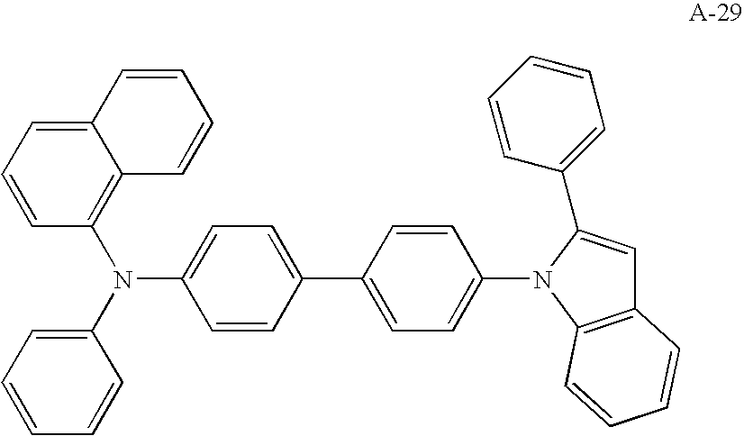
C1=CC(C2=CC=C(N3C(C4=CC=CC=C4)=CC4=C3C=CC=C4)C=C2)=CC=C1N(C1=CC=CC=C1)C1=C2C(=CC=C1)C=CC=C2
